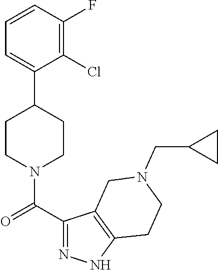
C1=CC(F)=C(Cl)C(C2CCN(C(C3=NNC4=C3CN(CC3CC3)CC4)=O)CC2)=C1
